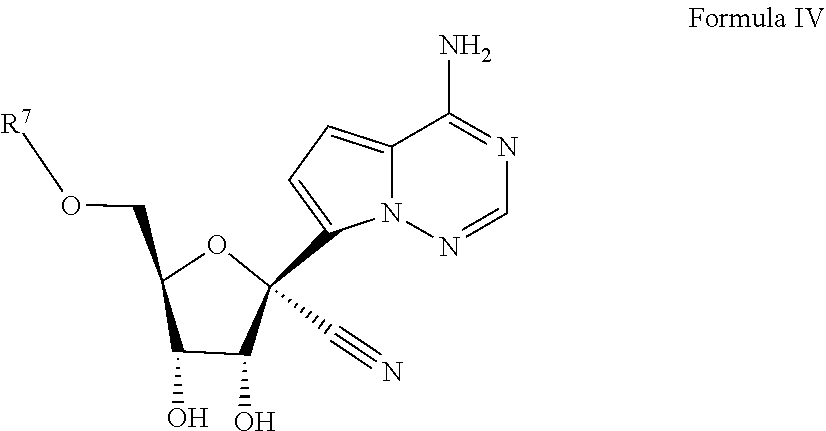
C1(CO[R7])C(O)C(O)C(C2=CC=C3N2N=CN=C3N)(C#N)O1
